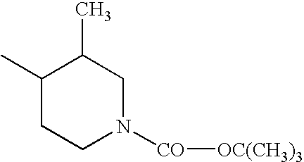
C1(C)CCN([CO][OC(CH3)3])CC1C
